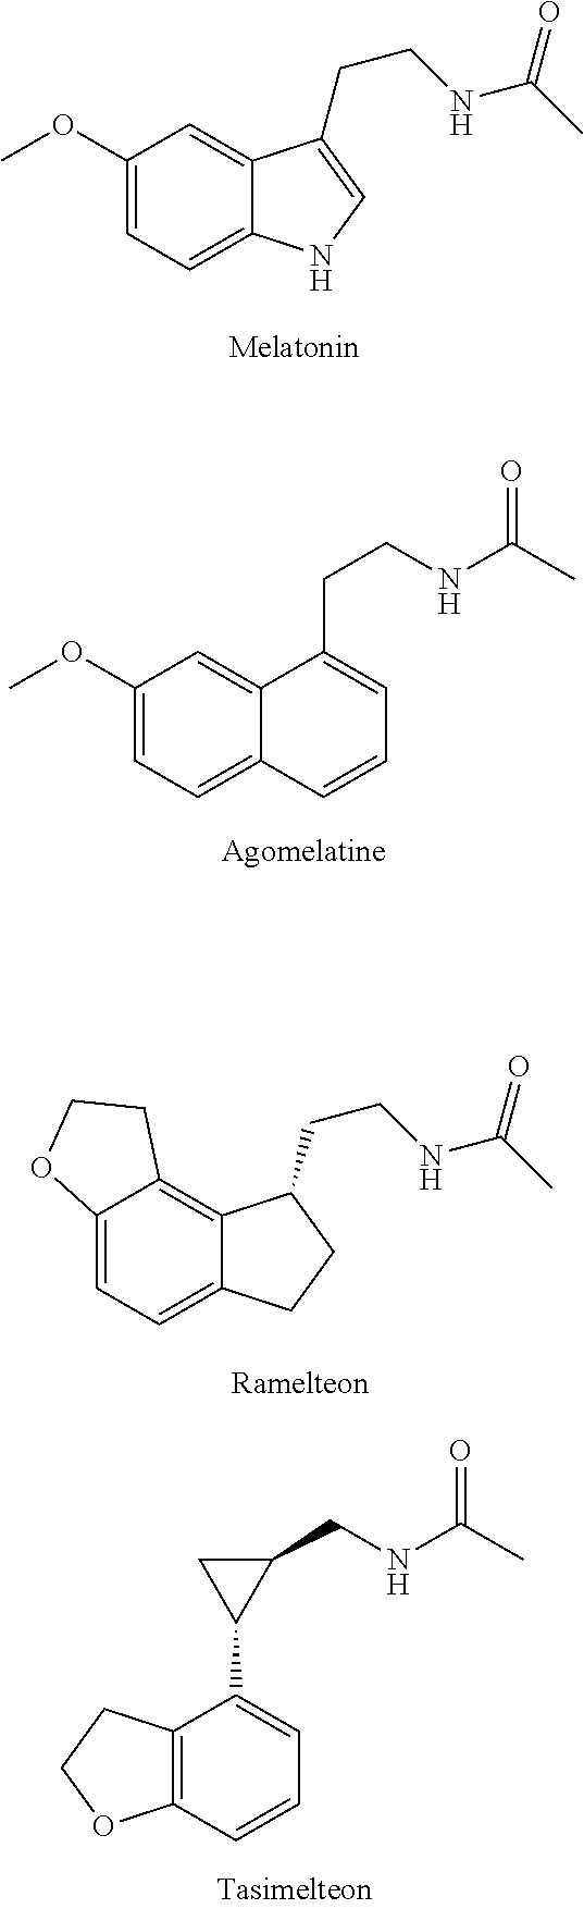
C1(OC)=CC=C2C(=C1)C(CCNC(C)=O)=CN2.C1(OC)=CC=C2C(=C1)C(CCNC(C)=O)=CC=C2.C12=CC=C3C(=C1CCO2)C(CCNC(C)=O)CC3.C12=C(C=CC=C1C1C(CNC(C)=O)C1)OCC2
